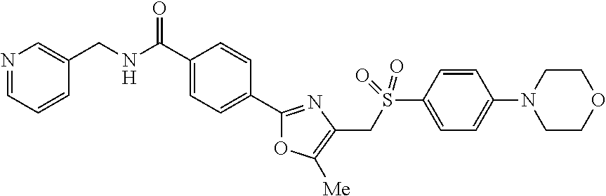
C1(C(NCC2=CN=CC=C2)=O)=CC=C(C2=NC(CS(C3=CC=C(N4CCOCC4)C=C3)(=O)=O)=C([Me])O2)C=C1
